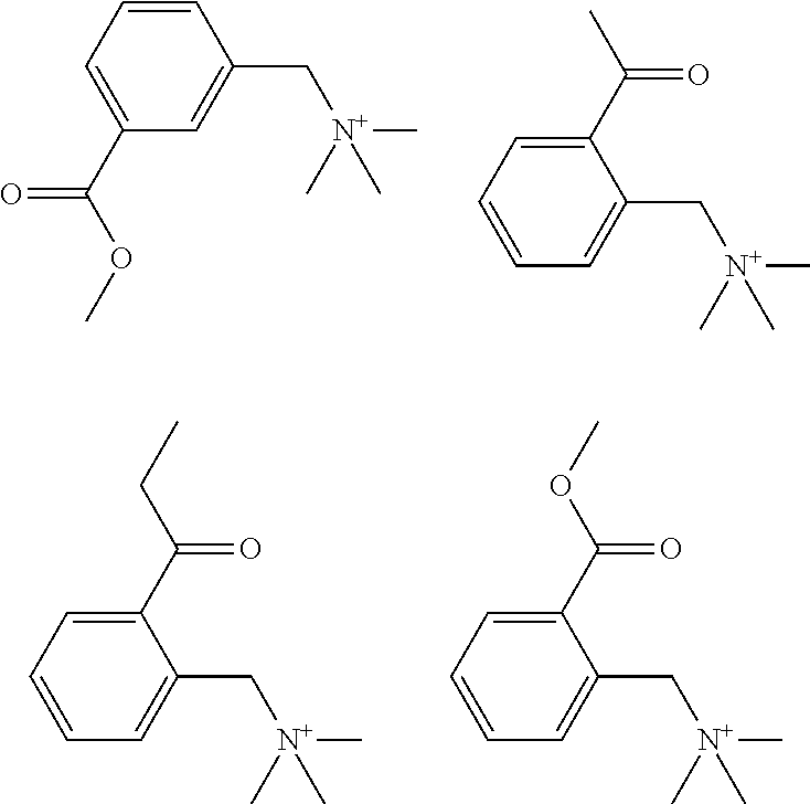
C1=CC=C(C(=O)OC)C=C1C[N+](C)(C)C.C1(C(C)=O)=CC=CC=C1C[N+](C)(C)C.C1(C(CC)=O)=CC=CC=C1C[N+](C)(C)C.C1(C(OC)=O)=CC=CC=C1C[N+](C)(C)C
